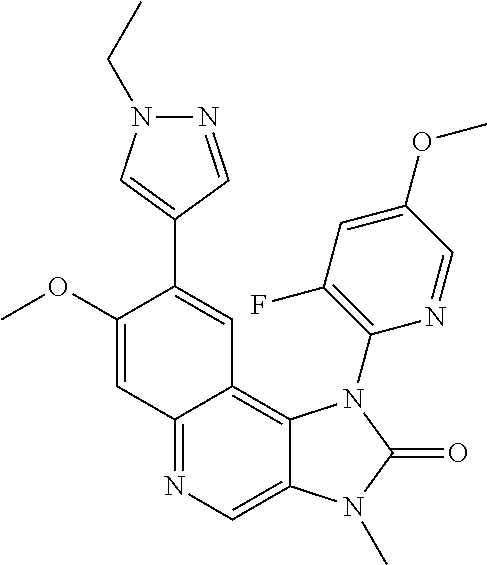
N1=CC(C2=CC3=C4C(=CN=C3C=C2OC)N(C)C(=O)N4C2=C(F)C=C(OC)C=N2)=CN1CC
